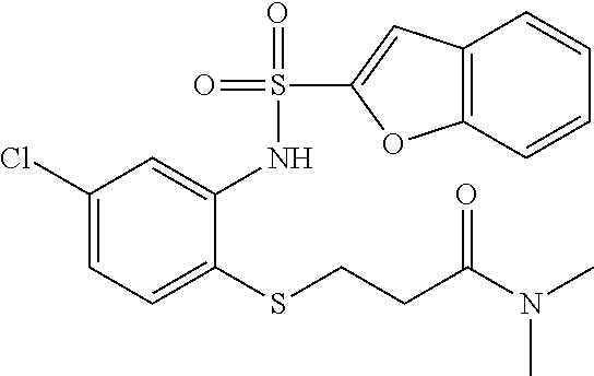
S(C1=CC2=C(O1)C=CC=C2)(=O)(=O)NC1=CC(Cl)=CC=C1SCCC(N(C)C)=O
